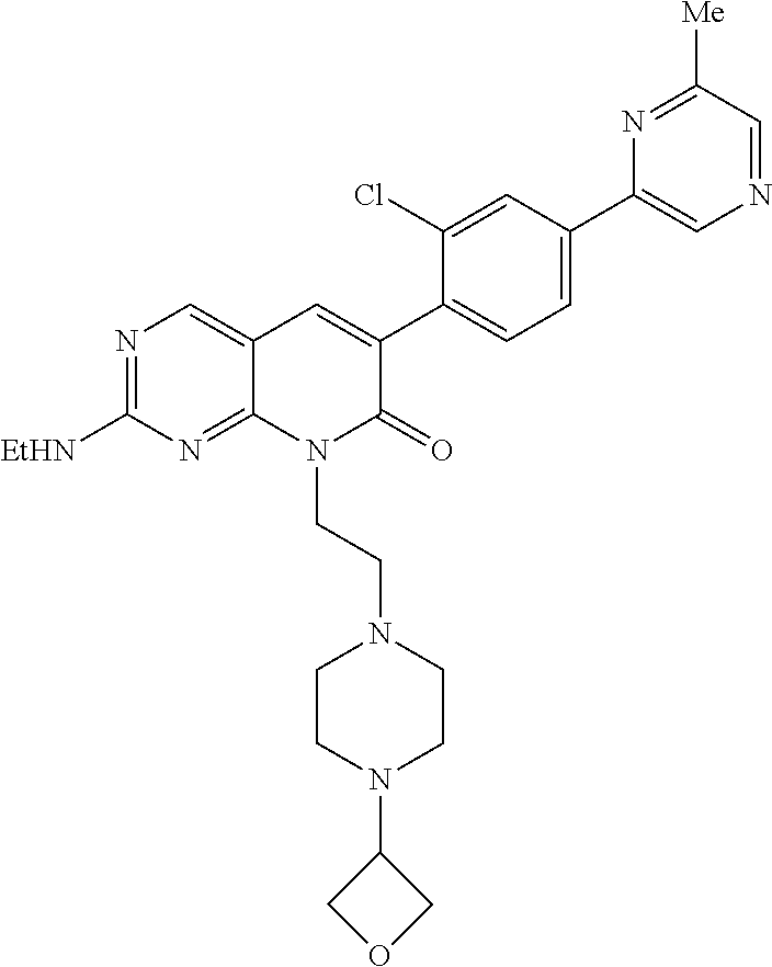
C12=NC([EtHN])=NC=C1C=C(C1=CC=C(C3=CN=CC([Me])=N3)C=C1Cl)C(=O)N2CCN1CCN(C2COC2)CC1
